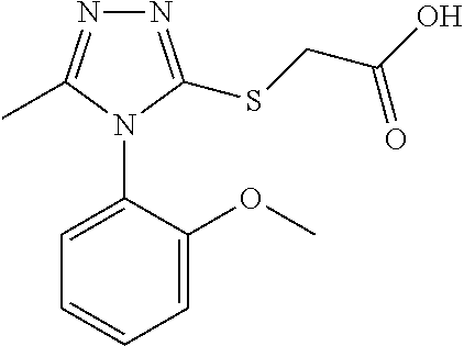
C1=C(OC)C(N2C(C)=NN=C2SCC(O)=O)=CC=C1
